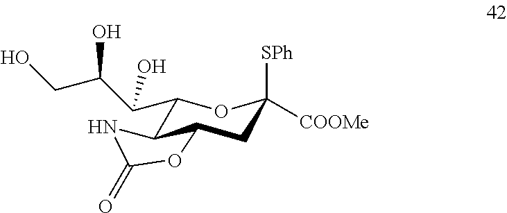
C1(C(C(CO)O)O)C2C(CC([SPh])([COOMe])O1)OC(=O)N2
